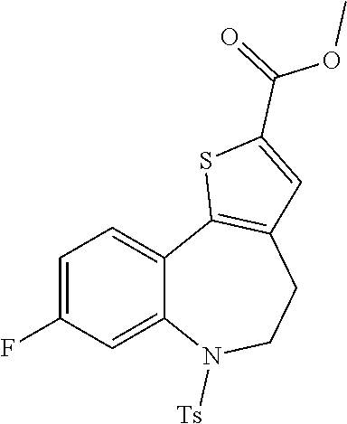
C1=C(F)C=C2C(=C1)C1=C(CCN2[Ts])C=C(C(=O)OC)S1
